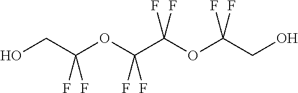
OCC(OC(C(OC(CO)(F)F)(F)F)(F)F)(F)F
